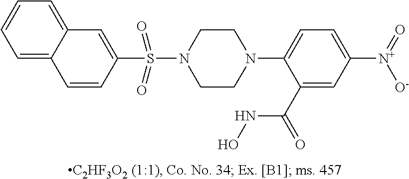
N1(C2=CC=C([N+](=O)[O-])C=C2C(=O)NO)CCN(S(=O)(=O)C2=CC3=CC=CC=C3C=C2)CC1
